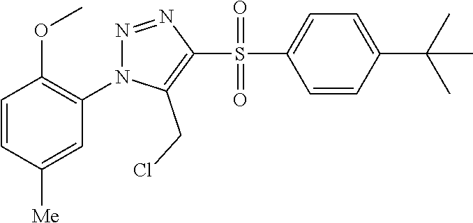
C1=CC([Me])=CC(N2N=NC(S(C3=CC=C(C(C)(C)C)C=C3)(=O)=O)=C2CCl)=C1OC
